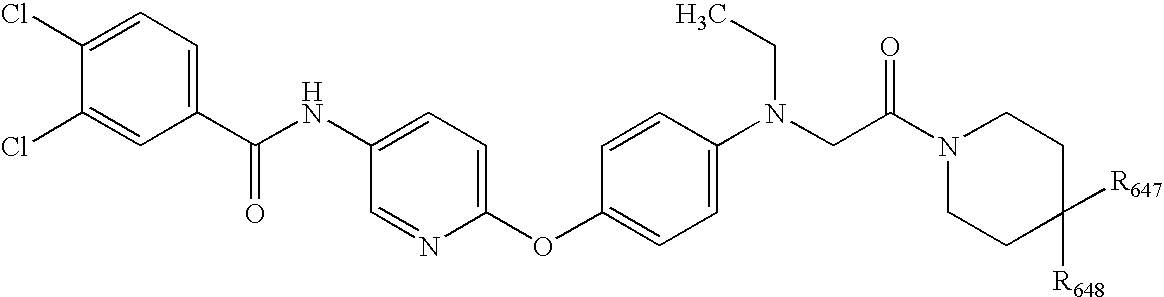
C1(Cl)=CC(C(NC2=CC=C(OC3=CC=C(N(CC(N4CCC([R647])([R648])CC4)=O)CC)C=C3)N=C2)=O)=CC=C1Cl
